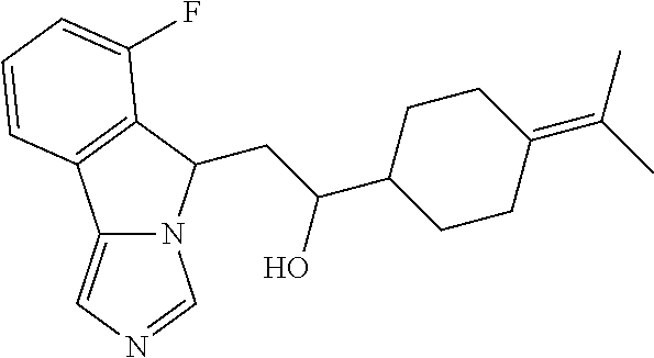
C(C(C1CCC(=C(C)C)CC1)O)C1N2C(=CN=C2)C2=C1C(F)=CC=C2
